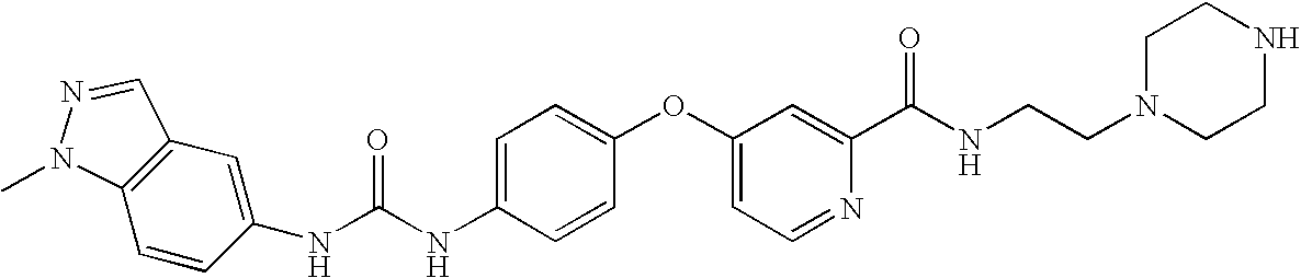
C1=CC(NC(NC2=CC=C(OC3=CC=NC(C(NCCN4CCNCC4)=O)=C3)C=C2)=O)=CC2=C1N(C)N=C2
